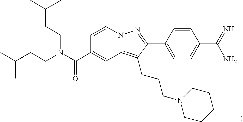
N12C(=C(CCCN3CCCCC3)C(C3=CC=C(C(=N)N)C=C3)=N1)C=C(C(N(CCC(C)C)CCC(C)C)=O)C=C2
